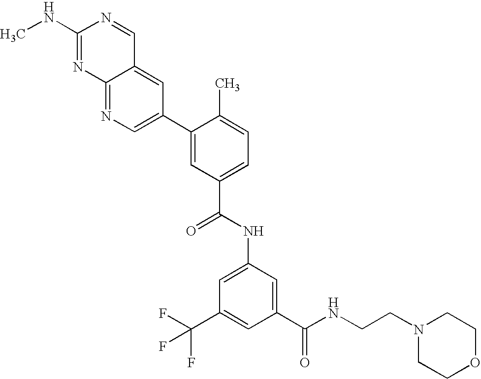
C12=CC(C3=CC(C(NC4=CC(C(F)(F)F)=CC(C(NCCN5CCOCC5)=O)=C4)=O)=CC=C3C)=CN=C1N=C(NC)N=C2
